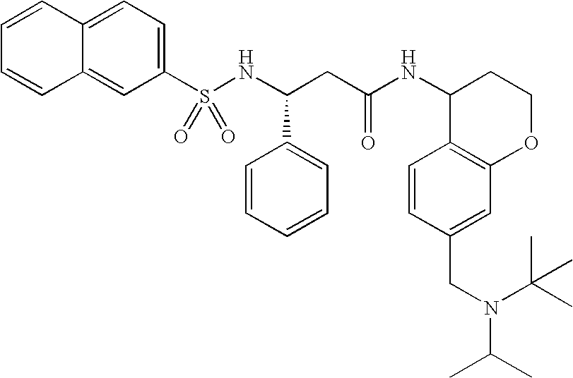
C12=CC(S(NC(CC(NC3C4=C(OCC3)C=C(CN(C(C)C)C(C)(C)C)C=C4)=O)C3=CC=CC=C3)(=O)=O)=CC=C1C=CC=C2
